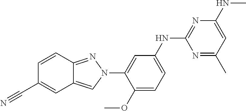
C1(OC)=CC=C(NC2=NC(NC)=CC(C)=N2)C=C1N1N=C2C(=C1)C=C(C#N)C=C2
